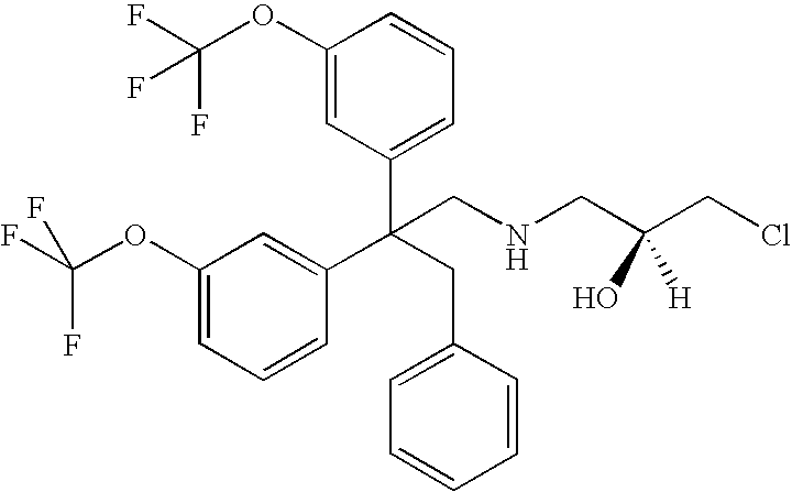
C1(OC(F)(F)F)=CC(C(CC2=CC=CC=C2)(CNCC(CCl)(O)[H])C2=CC(OC(F)(F)F)=CC=C2)=CC=C1
